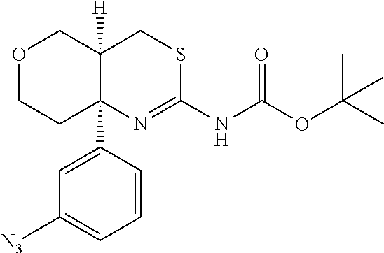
O1CCC2(C3=CC([N3])=CC=C3)C([H])(C1)CSC(NC(OC(C)(C)C)=O)=N2
